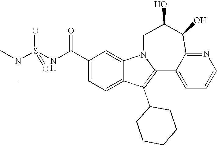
C1(C(NS(N(C)C)(=O)=O)=O)=CC=C2C(=C1)N1C(=C2C2CCCCC2)C2=CC=CN=C2C(O)C(O)C1
